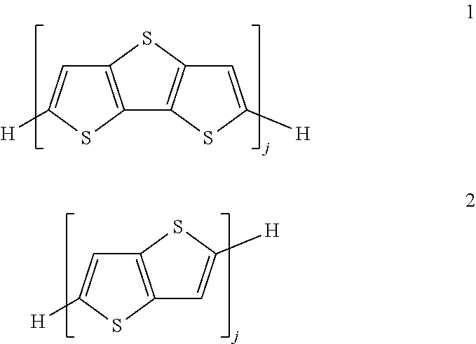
C12=C(SC3=C1SC([H])=C3)C=C([H])S2.C12=C(SC([H])=C1)C=C([H])S2
